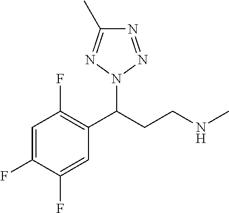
C(CCNC)(N1N=NC(C)=N1)C1=C(F)C=C(F)C(F)=C1
